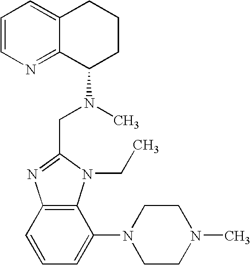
C12=C(C=CC=C1N1CCN(C)CC1)N=C(CN(C1CCCC3=CC=CN=C13)C)N2CC
